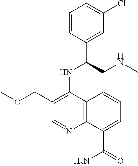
C1=CC(C(CNC)NC2=C(COC)C=NC3=C2C=CC=C3C(=O)N)=CC(Cl)=C1
